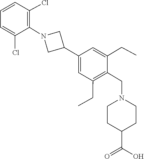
C1=C(C2CN(C3=C(Cl)C=CC=C3Cl)C2)C=C(CC)C(CN2CCC(C(=O)O)CC2)=C1CC
